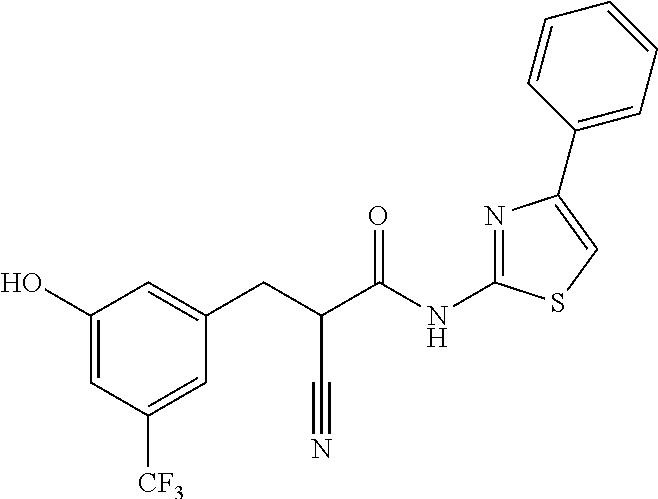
C1(O)=CC([CF3])=CC(CC(C(NC2=NC(C3=CC=CC=C3)=CS2)=O)C#N)=C1
